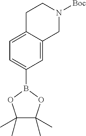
C12=CC=C(B3OC(C)(C)C(C)(C)O3)C=C1CN([Boc])CC2
